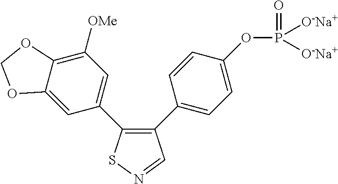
C12=CC(C3=C(C4=CC=C(OP(=O)([O-Na+])[O-Na+])C=C4)C=NS3)=CC([OMe])=C1OCO2
